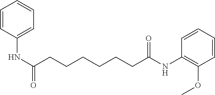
C1=CC(NC(CCCCCCC(NC2=C(OC)C=CC=C2)=O)=O)=CC=C1
